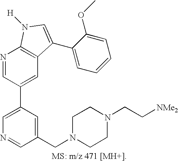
C1(C2=CC3=C(N=C2)N([H])C=C3C2=CC=CC=C2OC)=CN=CC(CN2CCN(CC[NMe2])CC2)=C1
